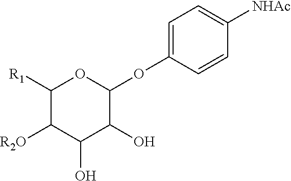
C1([R1])C([R2O])C(O)C(O)C(OC2=CC=C([NHAc])C=C2)O1
